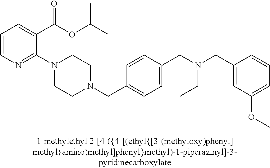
C1=CN=C(N2CCN(CC3=CC=C(CN(CC4=CC(OC)=CC=C4)CC)C=C3)CC2)C(C(OC(C)C)=O)=C1
